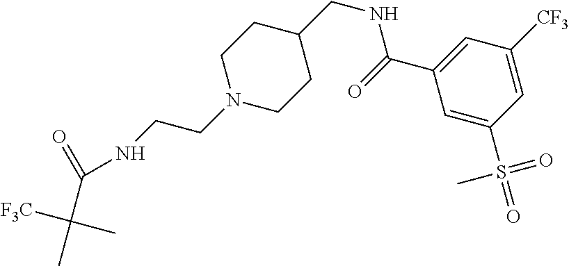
N1(CCNC(C(C)(C)[F3C])=O)CCC(CNC(=O)C2=CC([CF3])=CC(S(=O)(=O)C)=C2)CC1
